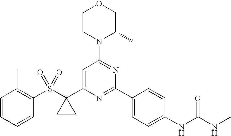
C1(S(C2(C3=CC(N4C(C)COCC4)=NC(C4=CC=C(NC(NC)=O)C=C4)=N3)CC2)(=O)=O)=C(C)C=CC=C1
